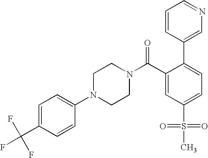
C1(C(F)(F)F)=CC=C(N2CCN(C(C3=CC(S(=O)(=O)C)=CC=C3C3=CN=CC=C3)=O)CC2)C=C1
